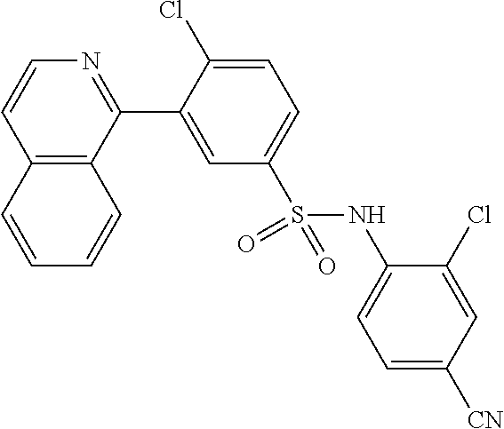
C12=C(C(C3=CC(S(NC4=CC=C([CN])C=C4Cl)(=O)=O)=CC=C3Cl)=NC=C1)C=CC=C2
